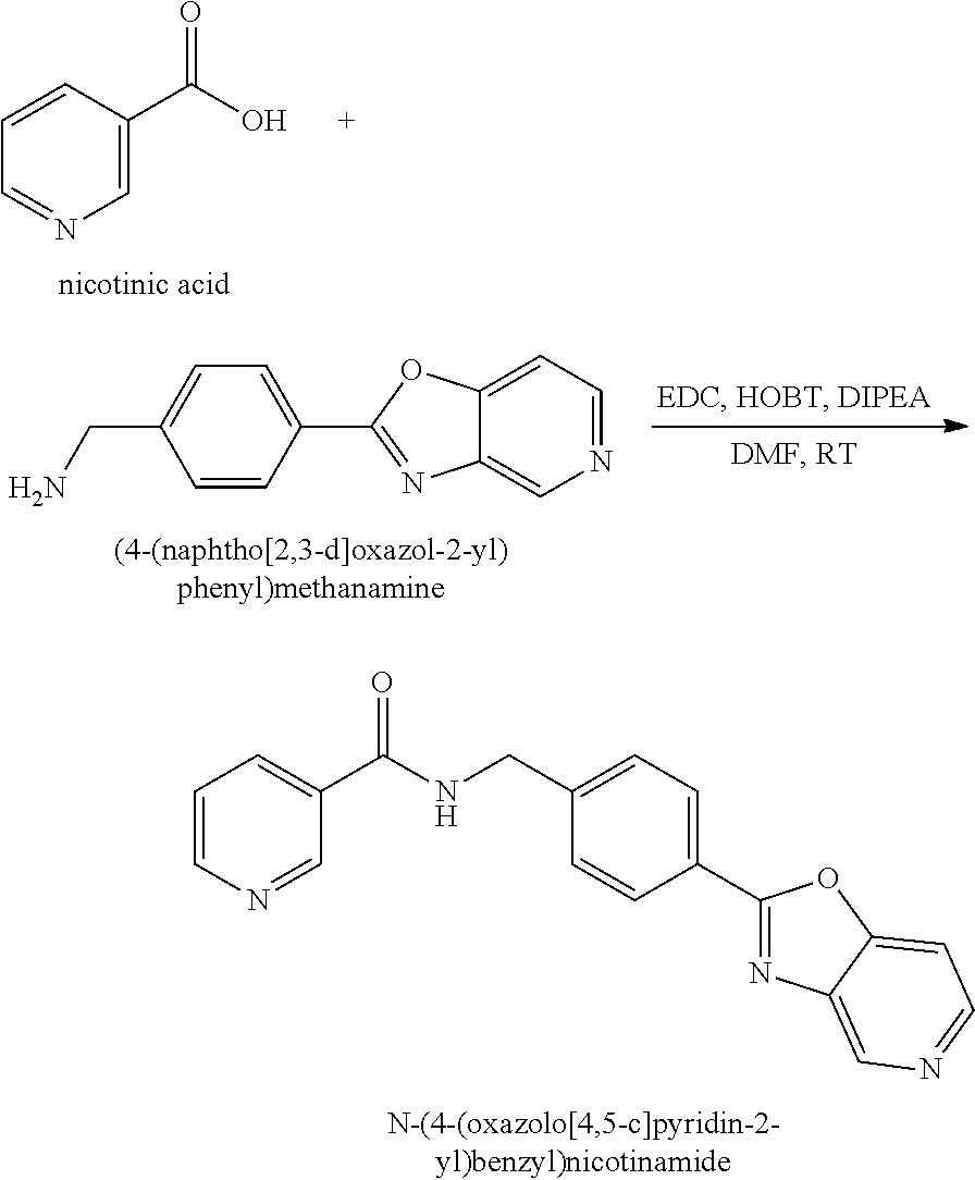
C1=C(C(O)=O)C=CC=N1.C1=CC(C2=NC3=CN=CC=C3O2)=CC=C1CN.C1=CN=CC(C(NCC2=CC=C(C3=NC4=CN=CC=C4O3)C=C2)=O)=C1
